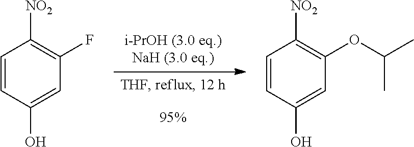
C1=CC(O)=CC(F)=C1[NO2].C1=CC(O)=CC(OC(C)C)=C1[NO2]
